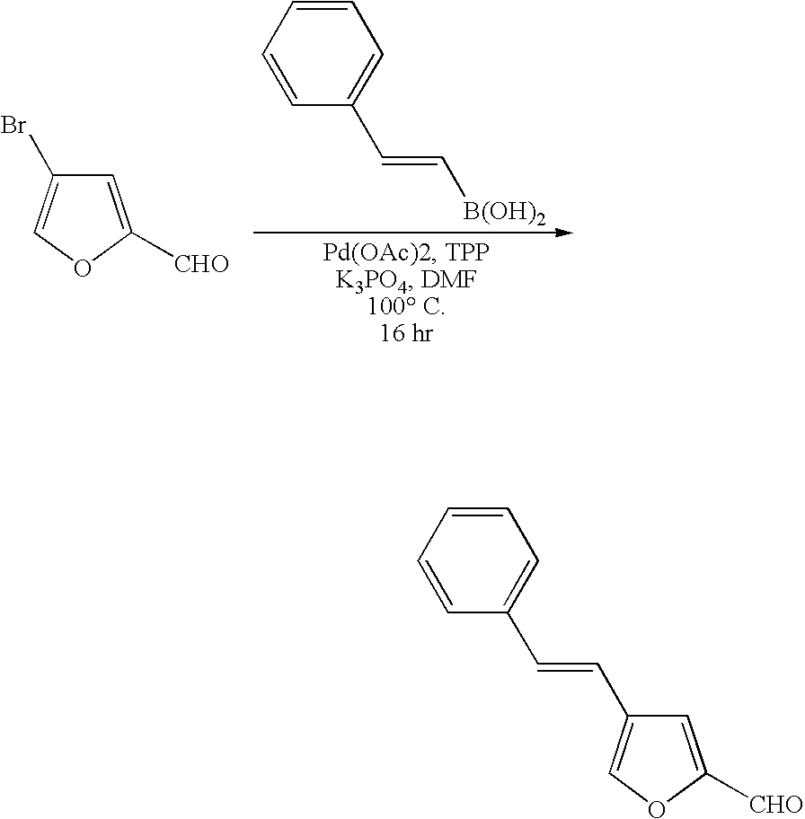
C1=C([CHO])OC=C1Br.C1=CC=CC=C1C=C[B(OH)2].C1=CC=CC=C1C=CC1=COC([CHO])=C1
